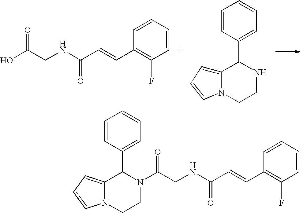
C12=CC=CN1CCN(C(CNC(C=CC1=C(F)C=CC=C1)=O)=O)C2C1=CC=CC=C1.OC(CNC(=O)C=CC1=C(F)C=CC=C1)=O.C12=CC=CN1CCNC2C1=CC=CC=C1
